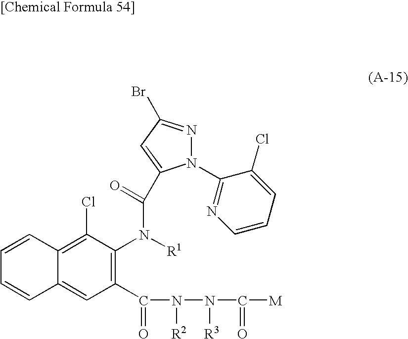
C1(C(N(N(C([M])=O)[R3])[R2])=O)=C(N([R1])C(C2=CC(Br)=NN2C2=NC=CC=C2Cl)=O)C(Cl)=C2C(=C1)C=CC=C2
